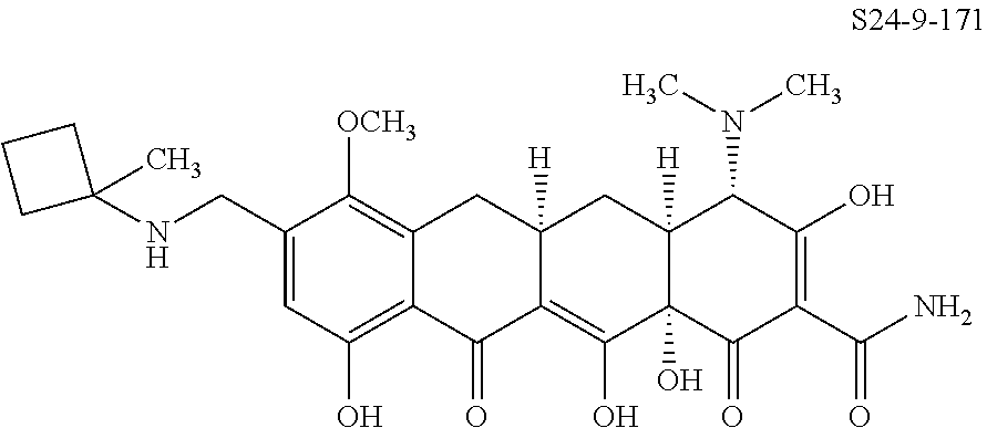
N(CC1=CC(O)=C2C(=C1[OCH3])CC1([H])C(=C(O)C3(O)C([H])(C1)C(N(C)C)C(O)=C(C(N)=O)C3=O)C2=O)C1(C)CCC1
